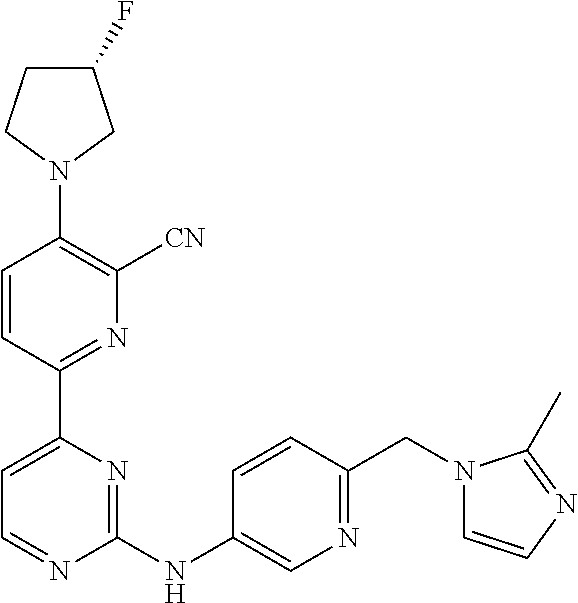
C1=CC(C2=CC=NC(NC3=CN=C(CN4C=CN=C4C)C=C3)=N2)=NC([CN])=C1N1CC(F)CC1
